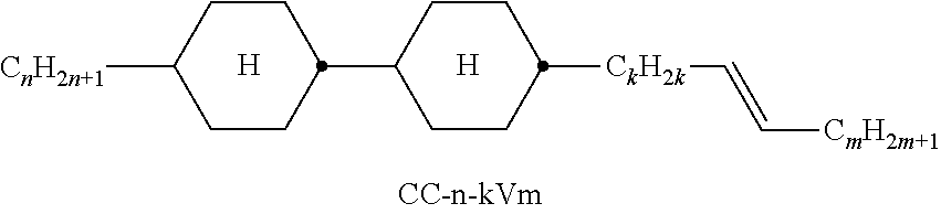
[H].C1CC(C2CCC([CkH2k]C=C[CmH2m+1])CC2)CCC1[CnH2n+1].[H]
